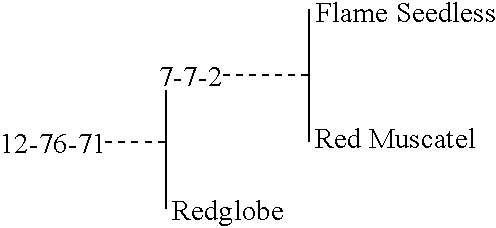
C([7-7-2]C(C)[12-76-71])(C)C
